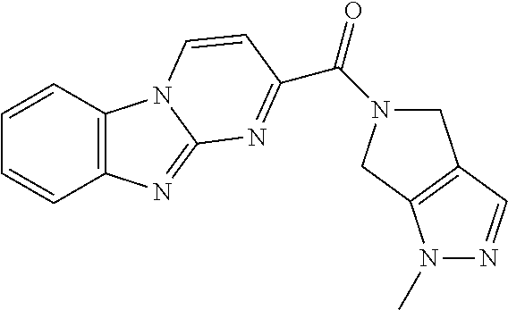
C12=C(C=CC=C1)N1C(=N2)N=C(C(=O)N2CC3=C(C2)N(C)N=C3)C=C1
